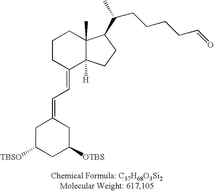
C1CC(=CC=C2CC([TBSO])CC([OTBS])C2)C2([H])C(C)(C1)C(C(C)CCCCC=O)CC2
